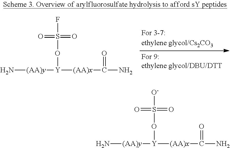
N[(AA)y][Y](OS([O-])(=O)=O)[(AA)x]C(N)=O.N[(AA)y][Y](OS(F)(=O)=O)[(AA)x]C(N)=O
